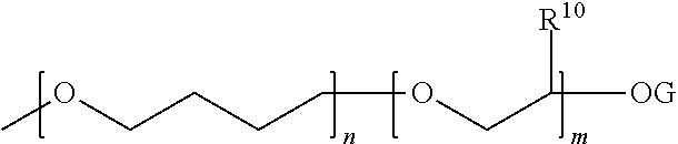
C([OG])([R10])COCCCCOC
